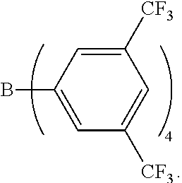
BC1=CC([CF3])=CC([CF3])=C1
